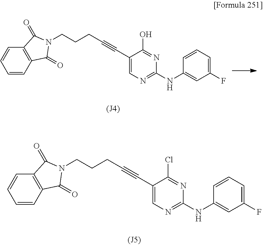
C1=CC2=C(C=C1)C(=O)N(CCCC#CC1=CN=C(NC3=CC(F)=CC=C3)N=C1O)C2=O.C1=CC2=C(C=C1)C(=O)N(CCCC#CC1=CN=C(NC3=CC(F)=CC=C3)N=C1Cl)C2=O
